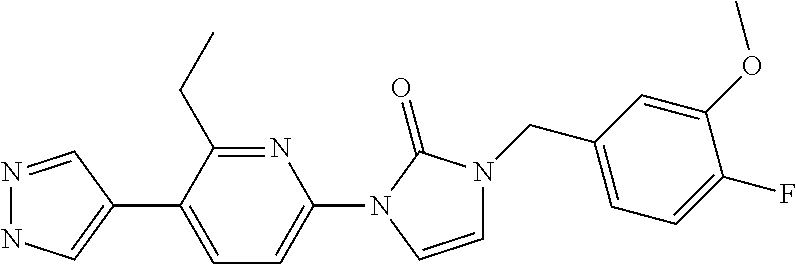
N1=CC(C2=CC=C(N3C(=O)N(CC4=CC=C(F)C(OC)=C4)C=C3)N=C2CC)=CN1
